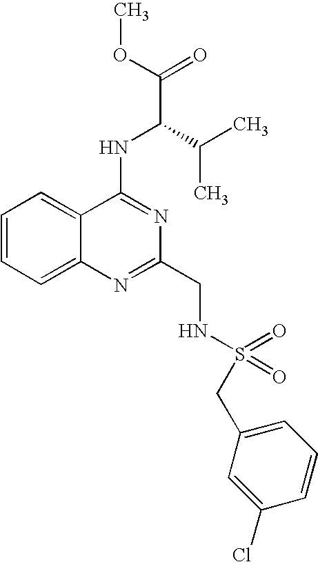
C12=CC=CC=C1N=C(CNS(=O)(=O)CC1=CC=CC(Cl)=C1)N=C2NC(C(=O)OC)C(C)C
